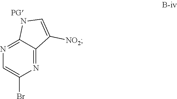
N1=C2C(=NC(Br)=C1)C([NO2])=CN2.[PG]
